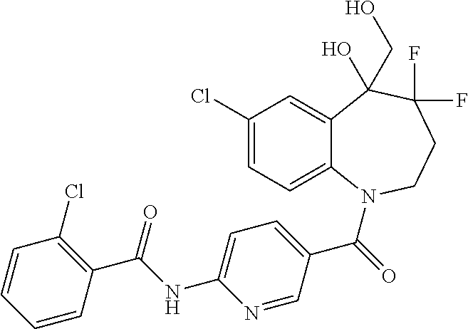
C12=CC(Cl)=CC=C1N(C(=O)C1=CC=C(NC(C3=C(Cl)C=CC=C3)=O)N=C1)CCC(F)(F)C2(O)CO
